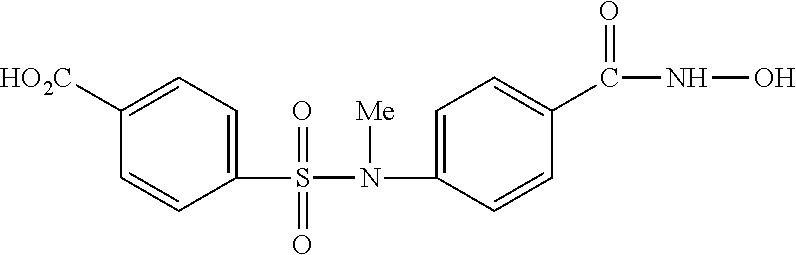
C1([HO2C])=CC=C(S(=O)(=O)N(C2=CC=C(C(=O)NO)C=C2)[Me])C=C1
